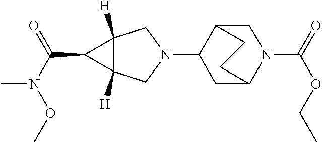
N1(C2CC3N(C(=O)OCC)CC2CC3)CC2([H])C([H])(C1)C2C(N(C)OC)=O
